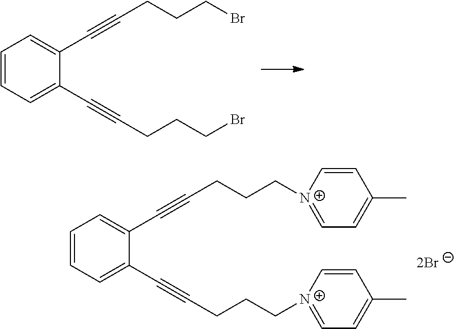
C1=CC=C(C#CCCCBr)C(C#CCCCBr)=C1.C1=CC=C(C#CCCC[N+]2=CC=C(C)C=C2)C(C#CCCC[N+]2=CC=C(C)C=C2)=C1
